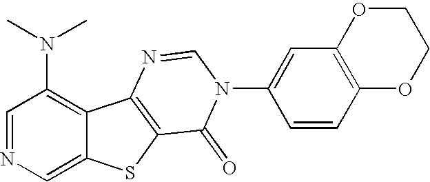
C1(N(C)C)=C2C(=CN=C1)SC1=C2N=CN(C2=CC3=C(C=C2)OCCO3)C1=O
